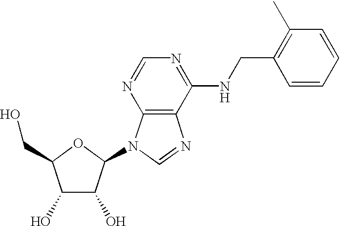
C1(NCC2=C(C)C=CC=C2)=NC=NC2=C1N=CN2C1C(O)C(O)C(CO)O1
